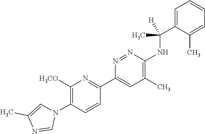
C1([H3CO])=C(N2C=C(C)N=C2)C=CC(C2=CC(C)=C(NC(C3=CC=CC=C3C)([H])C)N=N2)=N1
